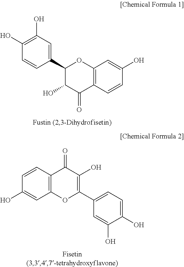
C1(O)=C(O)C=C(C2C(O)C(=O)C3=C(O2)C=C(O)C=C3)C=C1.C1(O)=CC=C(C2=C(O)C(=O)C3=C(O2)C=C(O)C=C3)C=C1O
